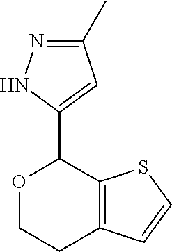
C12=C(SC=C1)C(C1=CC(C)=NN1)OCC2
